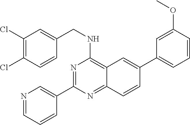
N1=C(C2=CN=CC=C2)N=C2C(=C1NCC1=CC(Cl)=C(Cl)C=C1)C=C(C1=CC=CC(OC)=C1)C=C2
